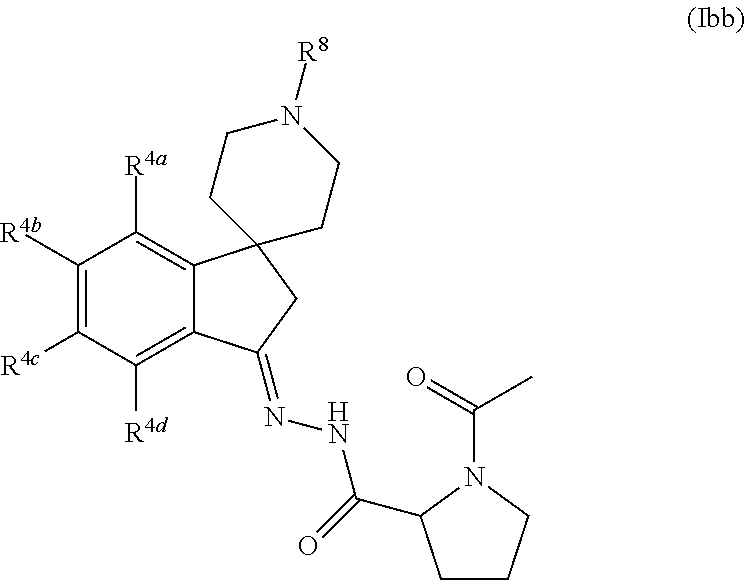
C1([R4b])=C([R4c])C([R4d])=C2C(=C1[R4a])C1(CC2=NNC(=O)C2CCCN2C(=O)C)CCN([R8])CC1
